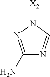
[X2]N1N=C(N)N=C1
